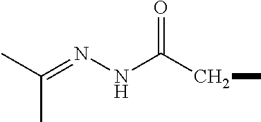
C(C)(C)=NNC(CC)=O
